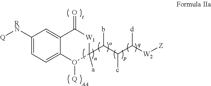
C1([RN][Q])=CC=C2C(=C1)C(=O)[W1]C(C(C(C([W2][Z])[d])c)b)([a])O2[Q]
